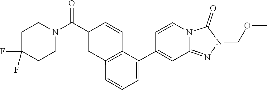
C1(C2=CC=CC3=C2C=CC(C(N2CCC(F)(F)CC2)=O)=C3)=CC2=NN(COC)C(=O)N2C=C1
